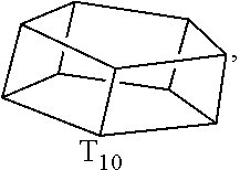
C12C3C4C1C1C5C4C3C5C21.[T10]
